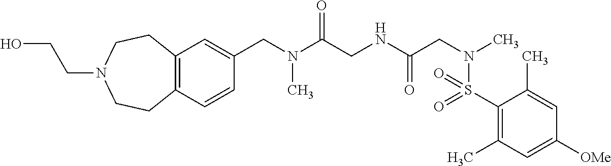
C12=C(C=CC(CN(C(CNC(CN(C)S(=O)(=O)C3=C(C)C=C([OMe])C=C3C)=O)=O)C)=C1)CCN(CCO)CC2
